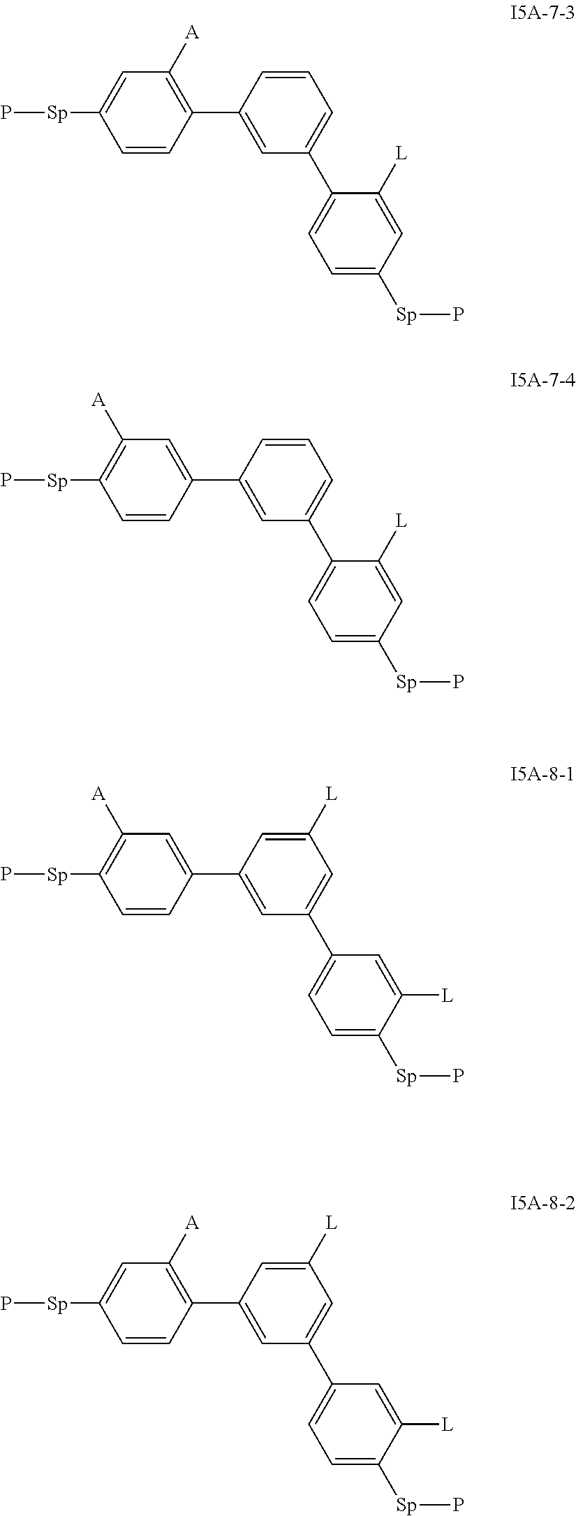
C1=CC(C2=CC(C3=CC=C([Sp]P)C=C3[L])=CC=C2)=C([A])C=C1[Sp]P.C1=CC(C2=CC(C3=CC=C([Sp]P)C=C3[L])=CC=C2)=CC([A])=C1[Sp]P.C1=CC(C2=CC(C3=CC=C([Sp]P)C([L])=C3)=CC([L])=C2)=CC([A])=C1[Sp]P.C1=CC(C2=CC(C3=CC=C([Sp]P)C([L])=C3)=CC([L])=C2)=C([A])C=C1[Sp]P
